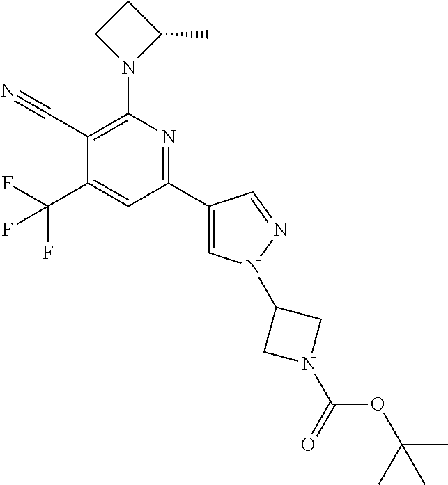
C1(C#N)=C(N2C(C)CC2)N=C(C2=CN(C3CN(C(=O)OC(C)(C)C)C3)N=C2)C=C1C(F)(F)F
